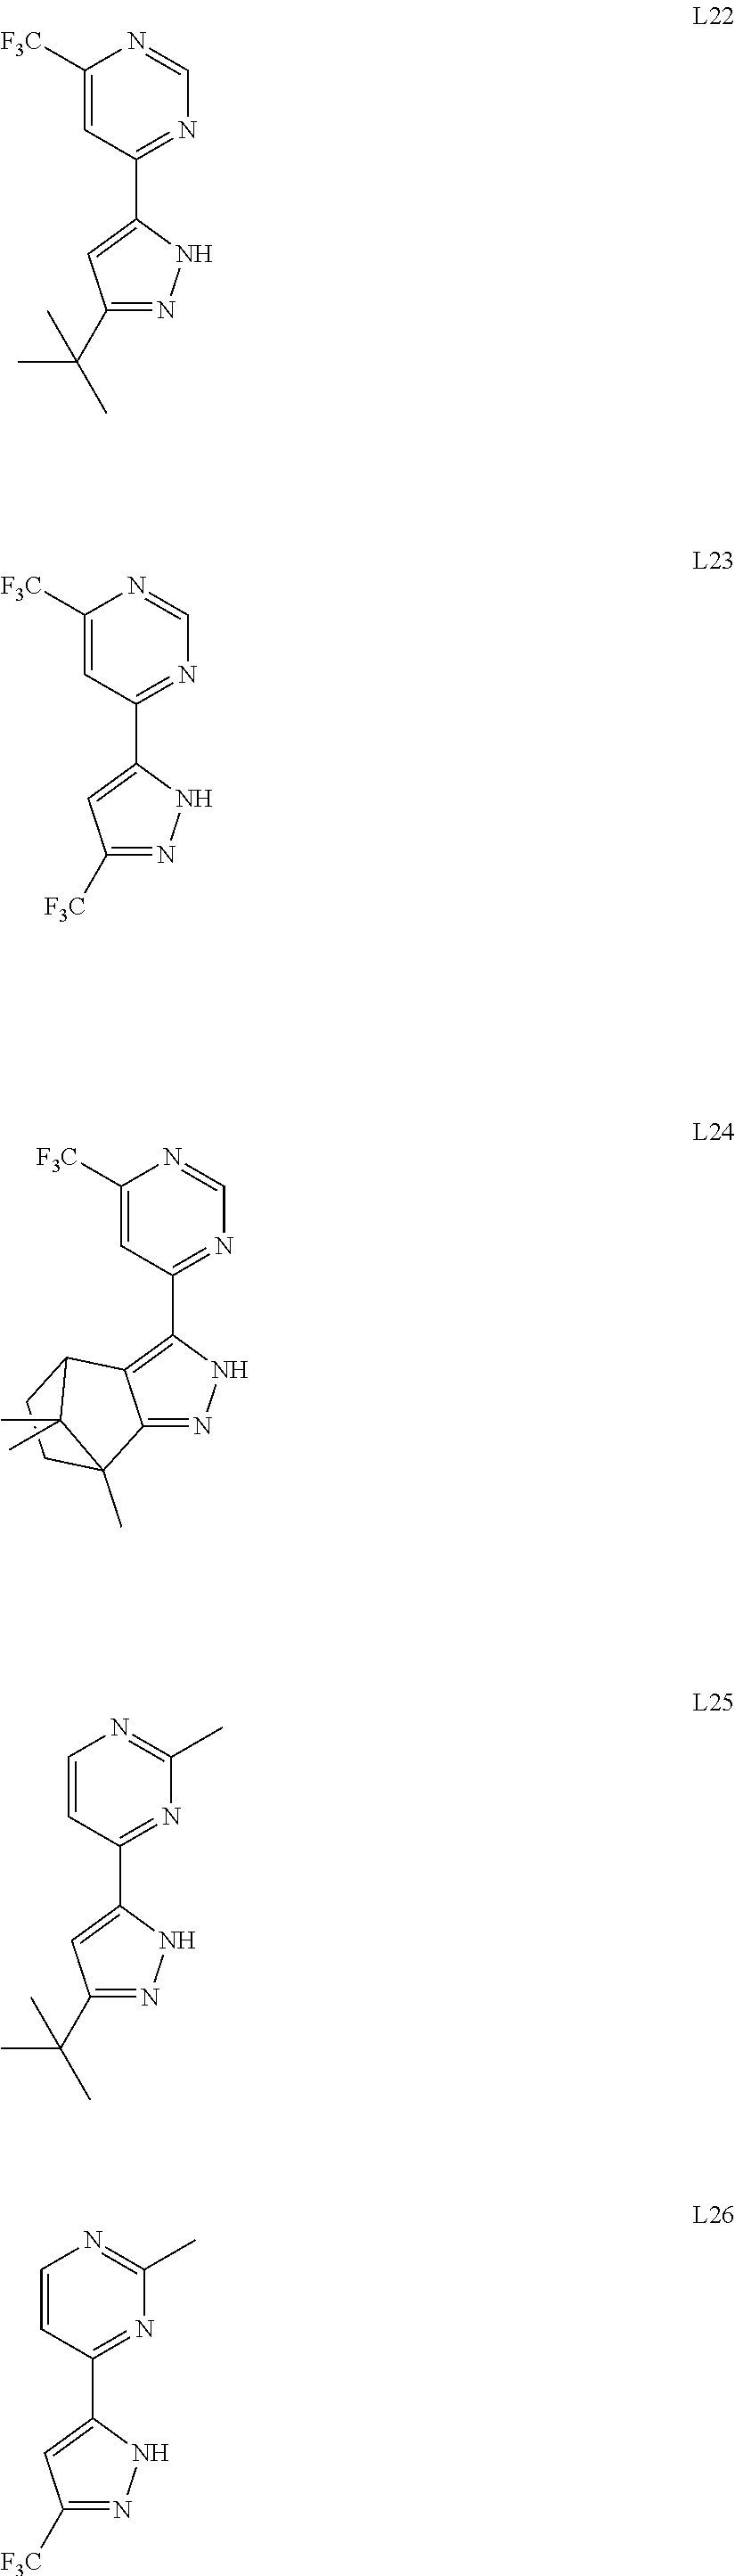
C12=NNC(C3=NC=NC([F3C])=C3)=C1C1CCC2(C)C1(C)C.C1(C(C)(C)C)=NNC(C2=NC=NC([F3C])=C2)=C1.C1([F3C])=NNC(C2=NC=NC([F3C])=C2)=C1.C1(C(C)(C)C)=NNC(C2=NC(C)=NC=C2)=C1.C1([F3C])=NNC(C2=NC(C)=NC=C2)=C1
